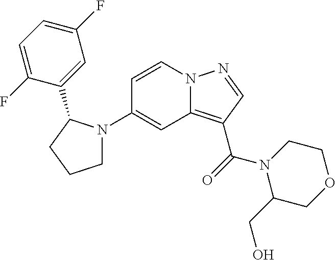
C1N(C2=CC3=C(C(N4C(CO)COCC4)=O)C=NN3C=C2)C(C2=CC(F)=CC=C2F)CC1
